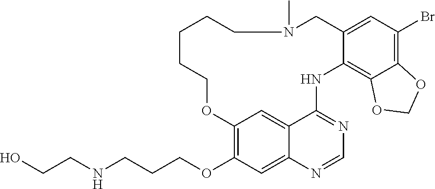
N(CCCOC1=C2C=C3C(=C1)N=CN=C3NC1=C3C(=C(Br)C=C1CN(C)CCCCCO2)OCO3)CCO
